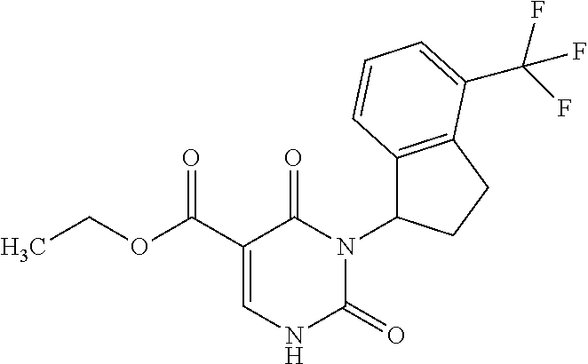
N1(C2C3=C(CC2)C(C(F)(F)F)=CC=C3)C(=O)C(C(=O)OCC)=CNC1=O
